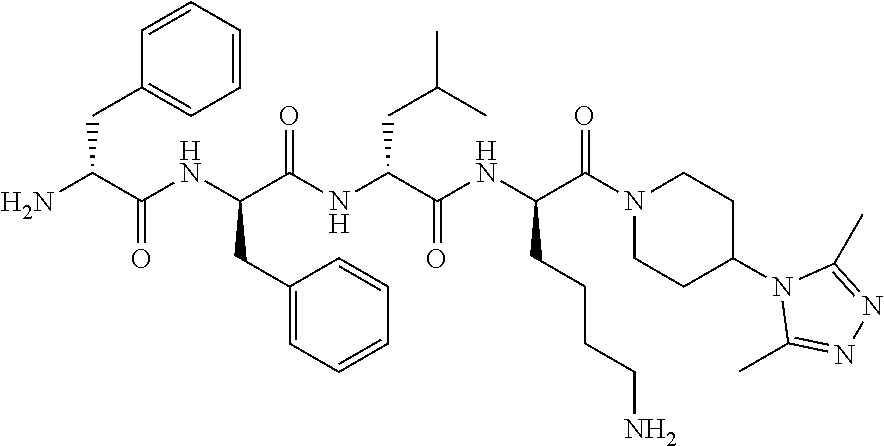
NC(C(NC(C(NC(C(NC(C(N1CCC(N2C(C)=NN=C2C)CC1)=O)CCCCN)=O)CC(C)C)=O)CC1=CC=CC=C1)=O)CC1=CC=CC=C1
